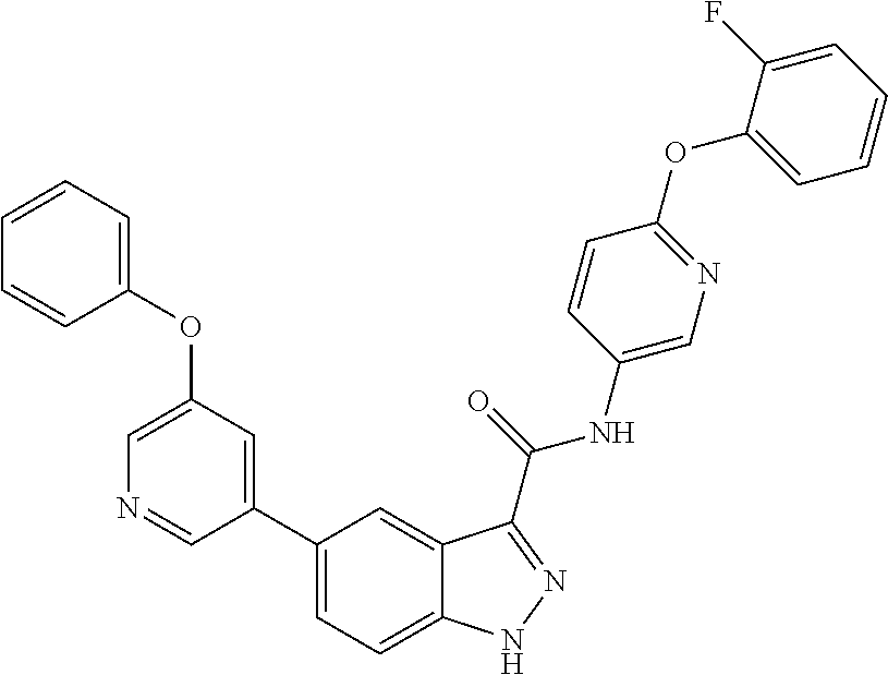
C1(OC2=CC=CC=C2)=CN=CC(C2=CC=C3C(=C2)C(C(NC2=CN=C(OC4=CC=CC=C4F)C=C2)=O)=NN3)=C1
